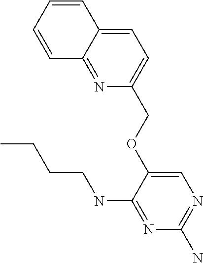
C1(COC2=CN=C(N)N=C2NCCCC)=CC=C2C(=N1)C=CC=C2
